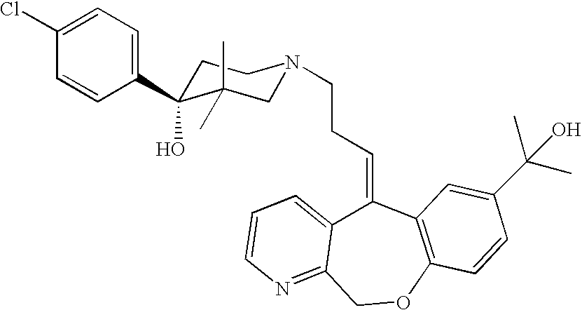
C1(C2(O)CCN(CCC=C3C4=CC=CN=C4COC4=C3C=C(C(O)(C)C)C=C4)CC2(C)C)=CC=C(Cl)C=C1
